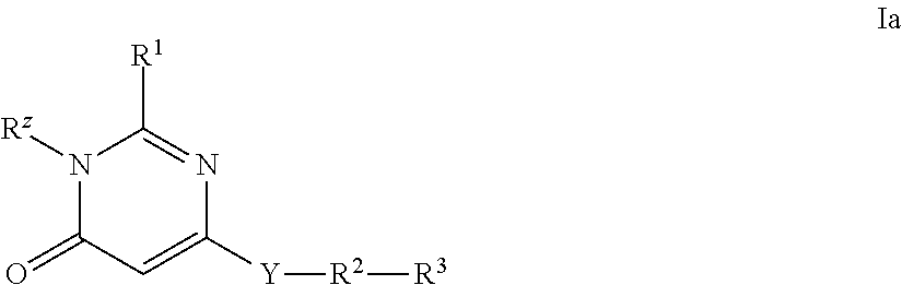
N1([Rz])C(=O)C=C([Y][R2][R3])N=C1[R1]
